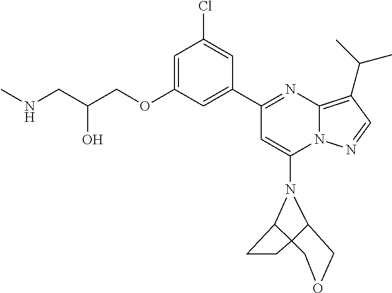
C1=C(OCC(CNC)O)C=C(C2=NC3=C(C(C)C)C=NN3C(N3C4C5(CC4)C3COC5)=C2)C=C1Cl
